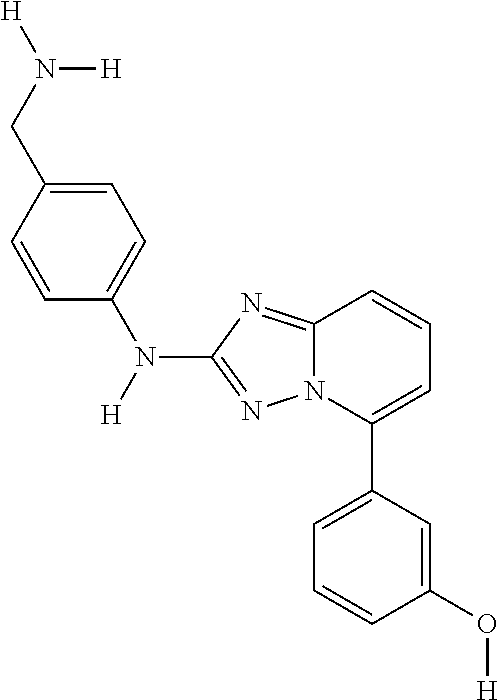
C1=C(C2=CC=CC3=NC(N([H])C4=CC=C(CN([H])[H])C=C4)=NN23)C=C(O[H])C=C1
